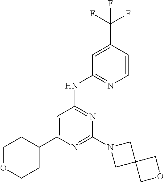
C1=C(C2CCOCC2)N=C(N2CC3(C2)COC3)N=C1NC1=NC=CC(C(F)(F)F)=C1
